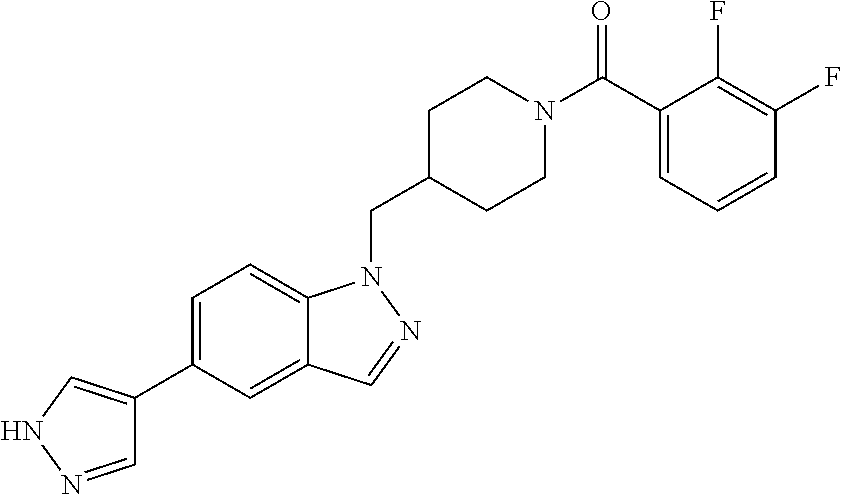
C1=NNC=C1C1=CC=C2C(=C1)C=NN2CC1CCN(C(C2=CC=CC(F)=C2F)=O)CC1
